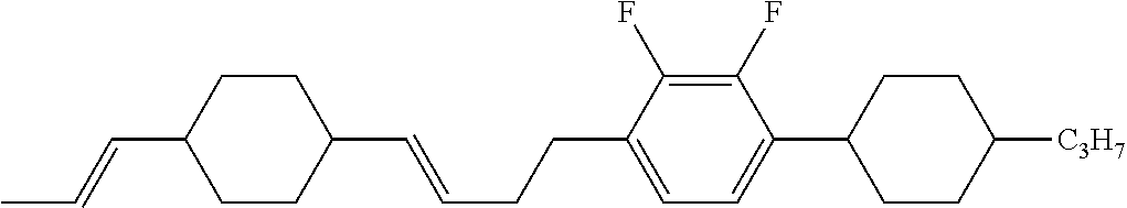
C1CC(C=CC)CCC1C=CCCC1=CC=C(C2CCC([C3H7])CC2)C(F)=C1F
